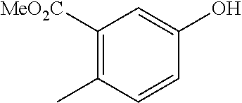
C1([MeO2C])=C(C)C=CC(O)=C1
